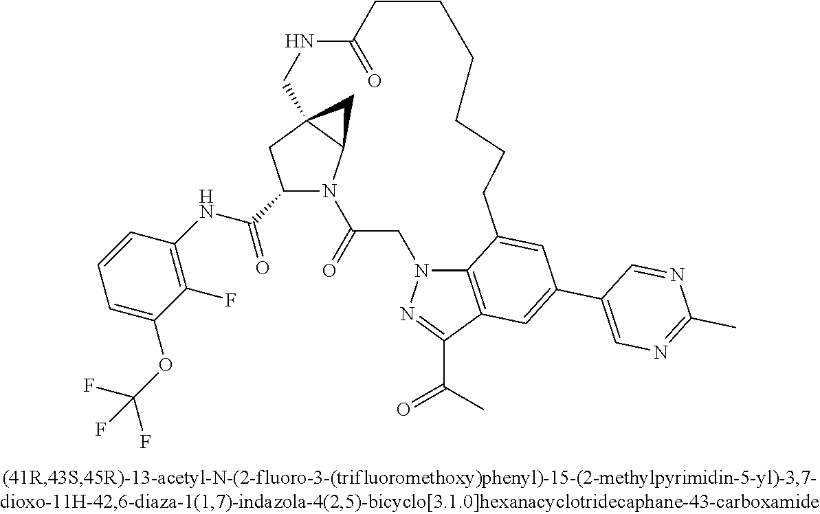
C1(C(NC2=C(F)C(OC(F)(F)F)=CC=C2)=O)N2C3C(C1)(C3)CNC(=O)CCCCCCC1=CC(C3=CN=C(C)N=C3)=CC3=C1N(CC2=O)N=C3C(=O)C
